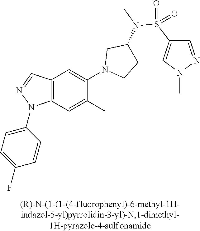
C12=C(C=C(C)C(N3CCC(N(C)S(C4=CN(C)N=C4)(=O)=O)C3)=C1)N(C1=CC=C(F)C=C1)N=C2
